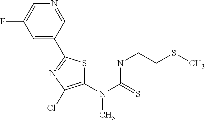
C1=C(C2=NC(Cl)=C(N(C(=S)NCCSC)C)S2)C=NC=C1F
